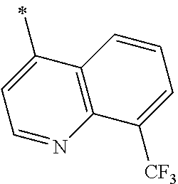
C1=C(C)C2=C(N=C1)C([CF3])=CC=C2
